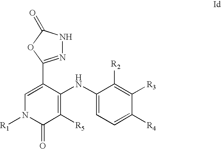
C1=C(C2=NNC(=O)O2)C(NC2=CC=C([R4])C([R3])=C2[R2])=C([R5])C(=O)N1[R1]
